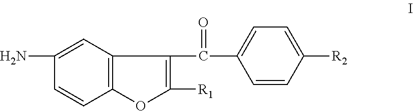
C1=C(N)C=CC2=C1C(C(=O)C1=CC=C([R2])C=C1)=C([R1])O2
